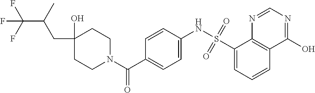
C1CN(C(C2=CC=C(NS(=O)(=O)C3=CC=CC4=C3N=CN=C4O)C=C2)=O)CCC1(O)CC(C(F)(F)F)C
